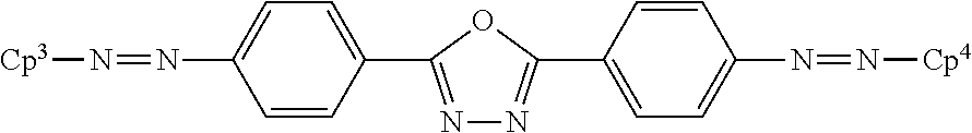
[Cp3]N=NC1=CC=C(C2=NN=C(C3=CC=C(N=N[Cp4])C=C3)O2)C=C1
